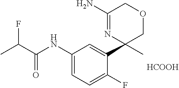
[HCOOH].CC(C(=O)NC1=CC=C(F)C(C2(C)COCC(N)=N2)=C1)F
